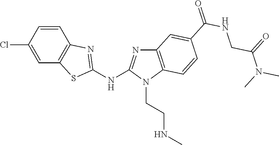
C1(Cl)=CC2=C(C=C1)N=C(NC1=NC3=C(N1CCNC)C=CC(C(NCC(N(C)C)=O)=O)=C3)S2
